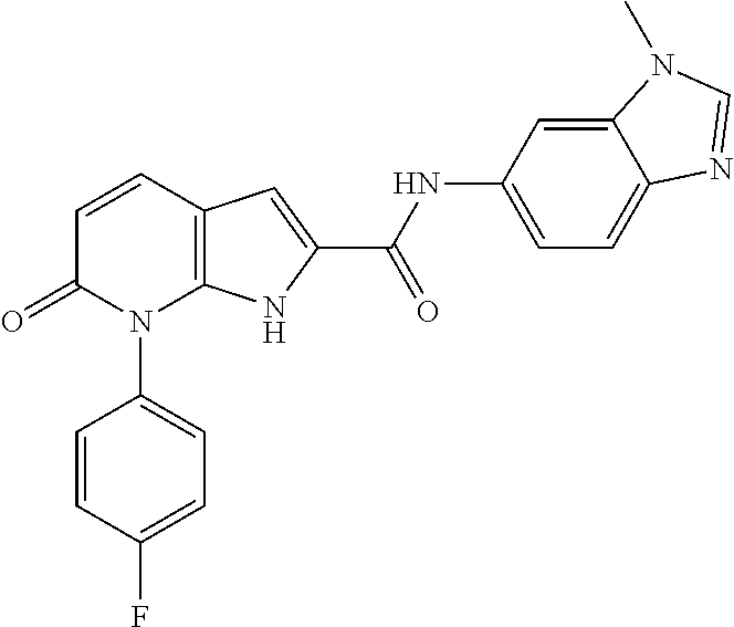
C12=C(C=CC(=O)N1C1=CC=C(F)C=C1)C=C(C(NC1=CC=C3C(=C1)N(C)C=N3)=O)N2
